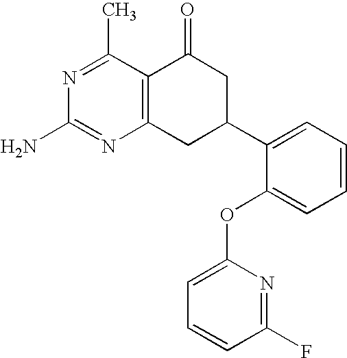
C12=C(C(C)=NC(N)=N1)C(=O)CC(C1=CC=CC=C1OC1=CC=CC(F)=N1)C2
